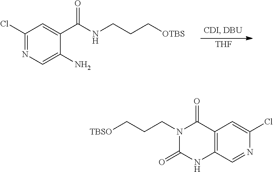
C1(Cl)=NC=C(N)C(C(NCCC[OTBS])=O)=C1.[THF].C1(Cl)=CC2=C(C=N1)NC(=O)N(CCC[TBSO])C2=O
